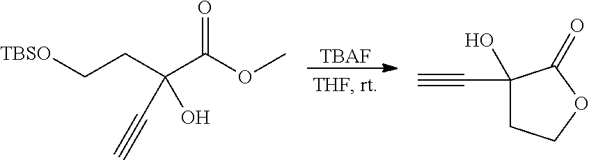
[TBSO]CCC(C(OC)=O)(O)C#C.[TBAF].C1(C#C)(O)CCOC1=O
